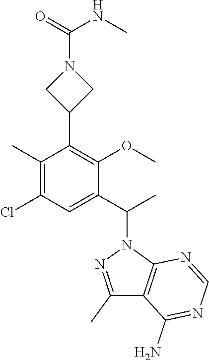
C1(C)=C(Cl)C=C(C(C)N2N=C(C)C3=C2N=CN=C3N)C(OC)=C1C1CN(C(=O)NC)C1
